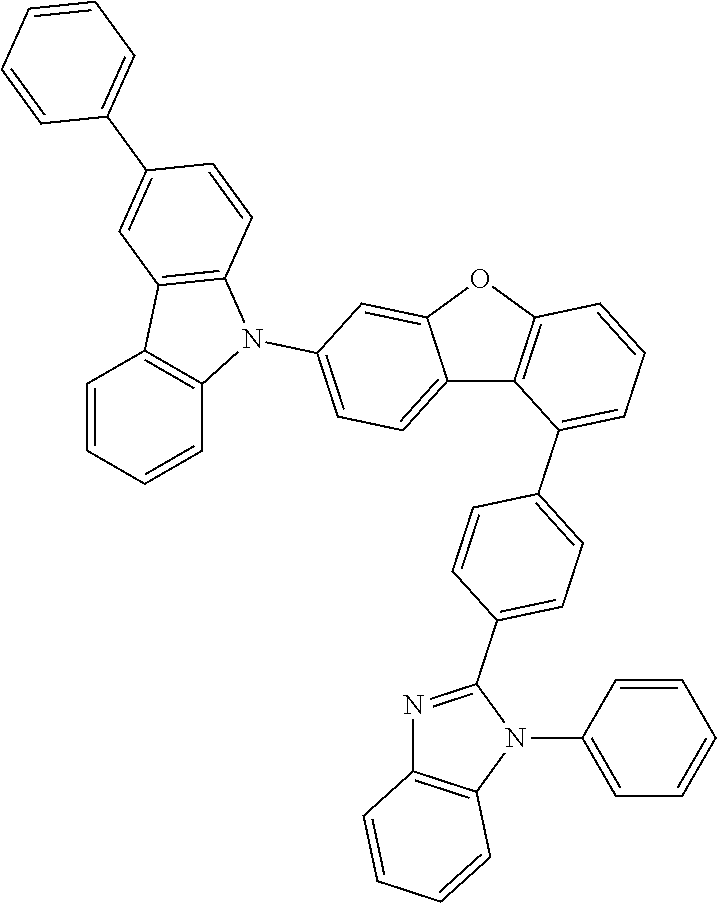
C12=CC=C(N3C4=C(C5=C3C=CC=C5)C=C(C3=CC=CC=C3)C=C4)C=C1OC1=C2C(C2=CC=C(C3=NC4=C(N3C3=CC=CC=C3)C=CC=C4)C=C2)=CC=C1
